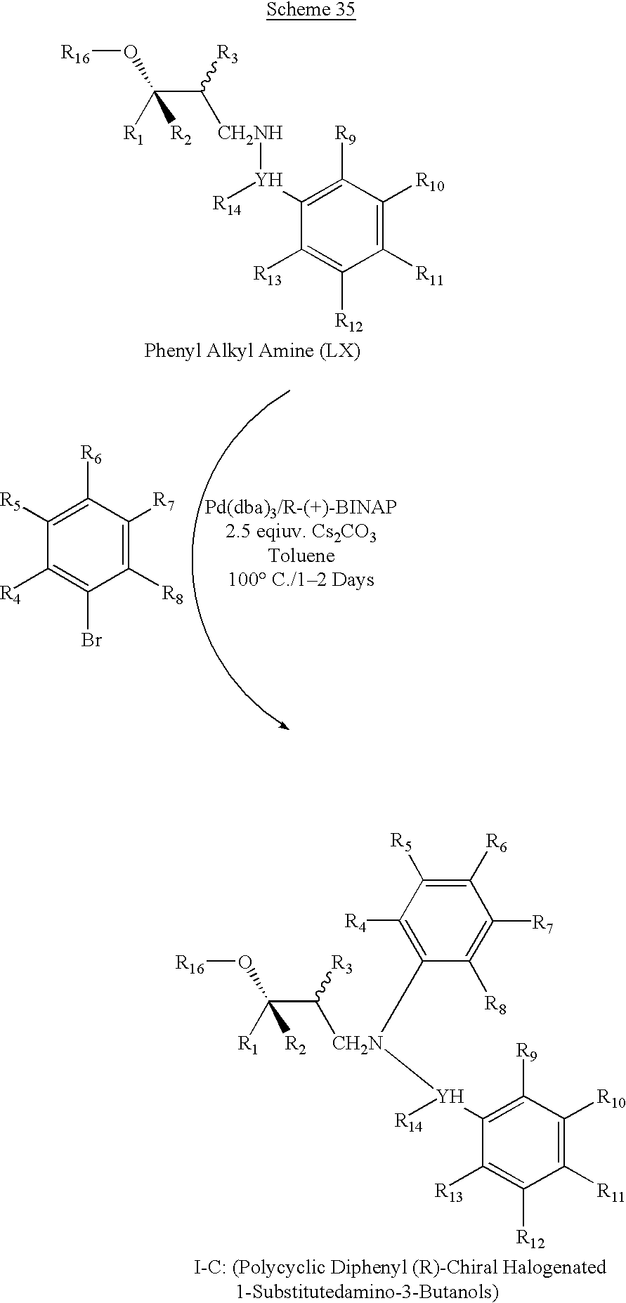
[R16]OC([R1])(C([R3])[CH2N]([Y]([R14])C1=C([R9])C([R10])=C([R11])C([R12])=C1[R13])C1=C([R4])C([R5])=C([R6])C([R7])=C1[R8])[R2].[R16]OC([R1])(C([R3])[CH2NH][Y]([R14])C1=C([R9])C([R10])=C([R11])C([R12])=C1[R13])[R2].[R7]C1=C([R8])C(Br)=C([R4])C([R5])=C1[R6]
